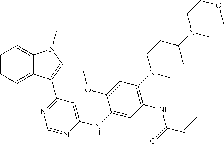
C1=C(NC2=CC(C3=CN(C)C4=CC=CC=C43)=NC=N2)C(OC)=CC(N2CCC(N3CCOCC3)CC2)=C1NC(C=C)=O
